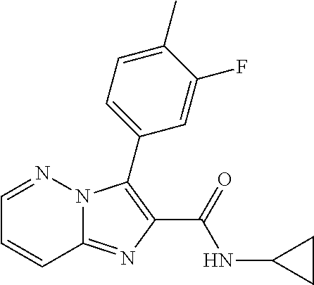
C12=NC(C(=O)NC3CC3)=C(C3=CC=C(C)C(F)=C3)N1N=CC=C2
